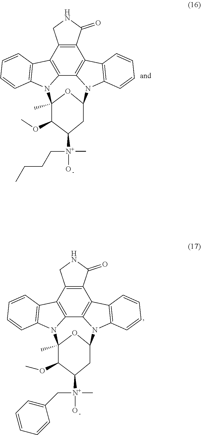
C12=C3C4=C(C5=C1N(C1=C5C=CC=C1)C1OC(C)(N2C2=C3C=CC=C2)C(OC)C([N+](O)(C)CCCC)C1)C(=O)NC4.C12=C3C4=C(C5=C1N(C1=C5C=CC=C1)C1OC(C)(N2C2=C3C=CC=C2)C(OC)C([N+](O)(C)CC2=CC=CC=C2)C1)C(=O)NC4
